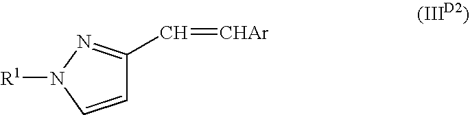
C1=CN([R1])N=C1C=[CHAr]
